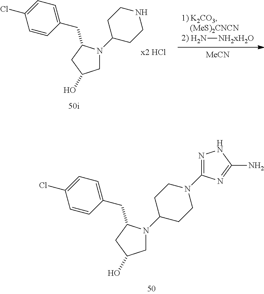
C1N(C2CCN(C3=NNC(N)=N3)CC2)C(CC2=CC=C(Cl)C=C2)CC1O.N[NH2xH2O].[MeCN].C1N(C2CCNCC2)C(CC2=CC=C(Cl)C=C2)CC1O
